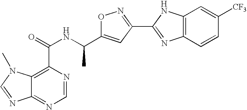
C12=NC=NC(C(=O)NC(C3=CC(C4=NC5=C(N4)C=C([CF3])C=C5)=NO3)C)=C1N(C)C=N2
